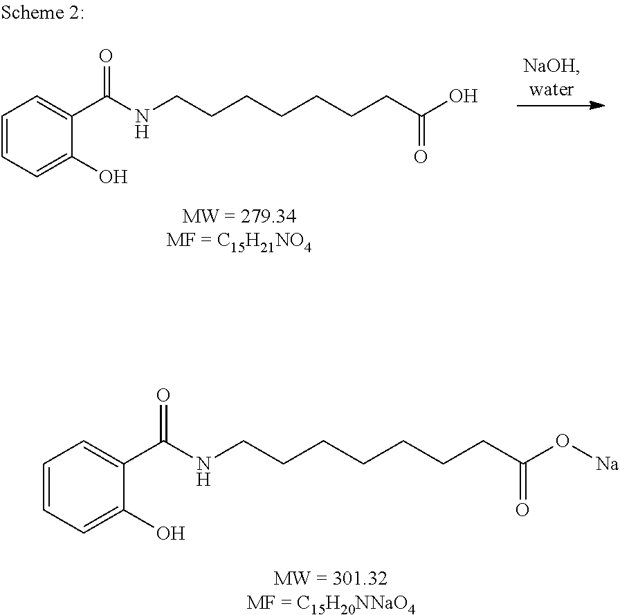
C1=CC=C(O)C(C(NCCCCCCCC(O[Na])=O)=O)=C1.C1=CC=C(O)C(C(NCCCCCCCC(O)=O)=O)=C1
